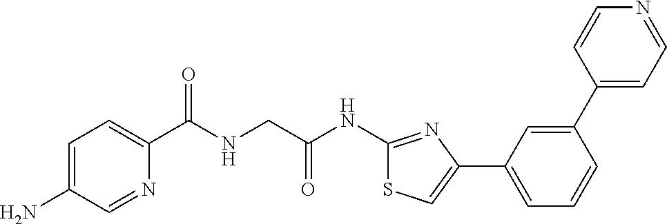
C1=C(N)C=NC(C(NCC(NC2=NC(C3=CC=CC(C4=CC=NC=C4)=C3)=CS2)=O)=O)=C1
